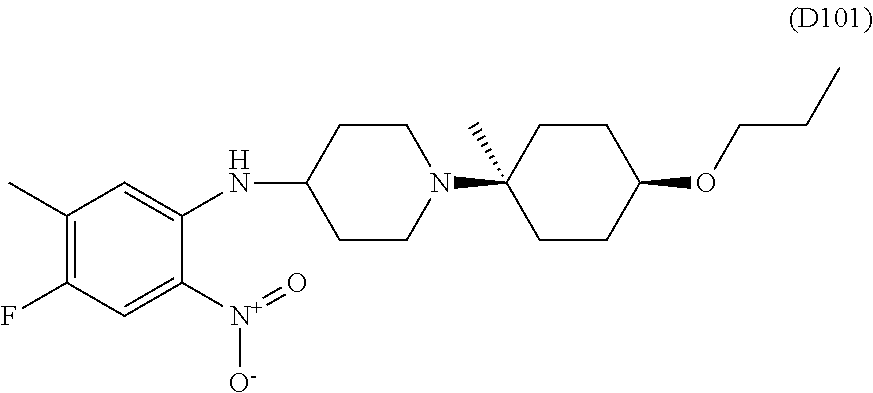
C1(C)=C(F)C=C([N+](=O)[O-])C(NC2CCN(C3(C)CCC(OCCC)CC3)CC2)=C1
